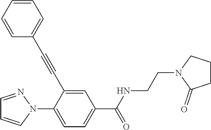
C1=NN(C2=CC=C(C(NCCN3C(=O)CCC3)=O)C=C2C#CC2=CC=CC=C2)C=C1
